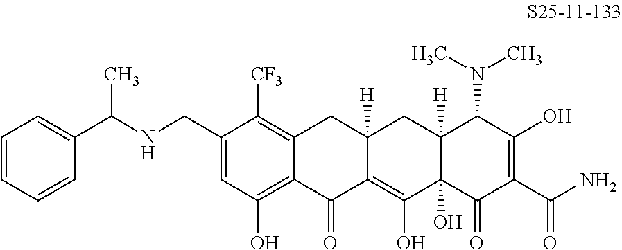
C1(CNC(C2=CC=CC=C2)C)=CC(O)=C2C(=C1[CF3])CC1([H])C(=C(O)C3(O)C([H])(C1)C(N(C)C)C(O)=C(C(N)=O)C3=O)C2=O
